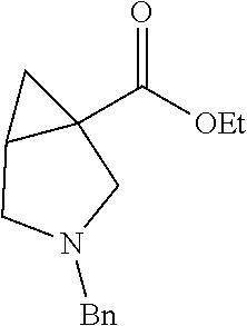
C12C(C([OEt])=O)(C1)CN([Bn])C2
